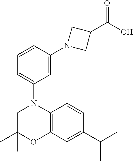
C1C(C)(C)OC2=C(N1C1=CC=CC(N3CC(C(O)=O)C3)=C1)C=CC(C(C)C)=C2
